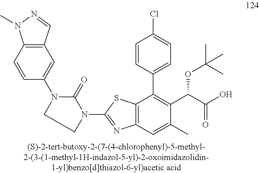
C12=C(C=C(C)C(C(C(=O)O)OC(C)(C)C)=C1C1=CC=C(Cl)C=C1)N=C(N1C(=O)N(C3=CC4=C(C=C3)N(C)N=C4)CC1)S2
